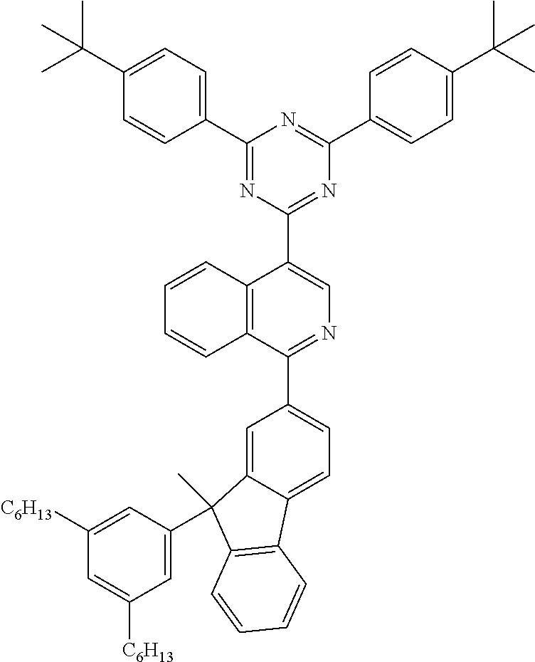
C1(C(C)(C)C)=CC=C(C2=NC(C3=CN=C(C4=CC=C5C(=C4)C(C4=CC([C6H13])=CC([C6H13])=C4)(C)C4=C5C=CC=C4)C4=C3C=CC=C4)=NC(C3=CC=C(C(C)(C)C)C=C3)=N2)C=C1
